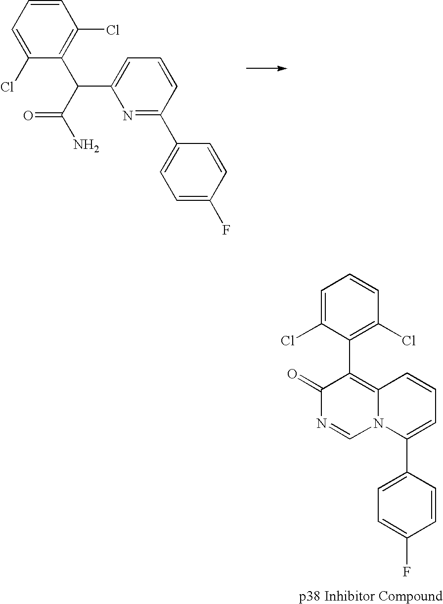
C1=CC=C(Cl)C(C(C(N)=O)C2=CC=CC(C3=CC=C(F)C=C3)=N2)=C1Cl.C1(=O)N=CN2C(=C1C1=C(Cl)C=CC=C1Cl)C=CC=C2C1=CC=C(F)C=C1
